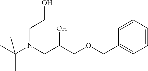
C1=CC=CC(COCC(CN(C(C)(C)C)CCO)O)=C1
